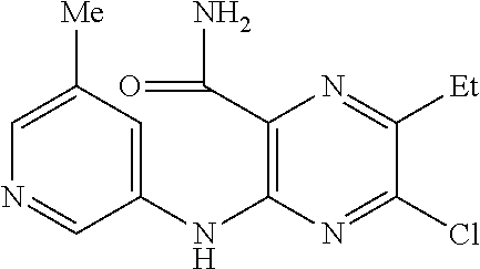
C1=C([Me])C=C(NC2=C(C(=O)N)N=C([Et])C(Cl)=N2)C=N1
